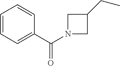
C1(C(N2CC(CC)C2)=O)=CC=CC=C1
